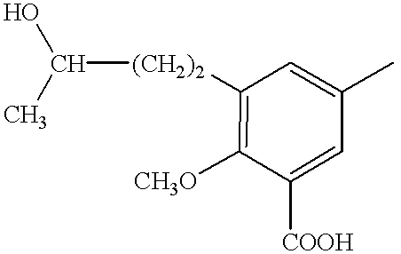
C([(CH2)2]C1=C([CH3O])C([COOH])=CC(C)=C1)(O)C
